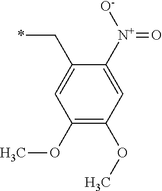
C(C1=CC(OC)=C(OC)C=C1[N+]([O-])=O)*
